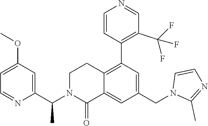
C1=C(OC)C=C(C(N2C(=O)C3=CC(CN4C(C)=NC=C4)=CC(C4=C(C(F)(F)F)C=NC=C4)=C3CC2)C)N=C1
